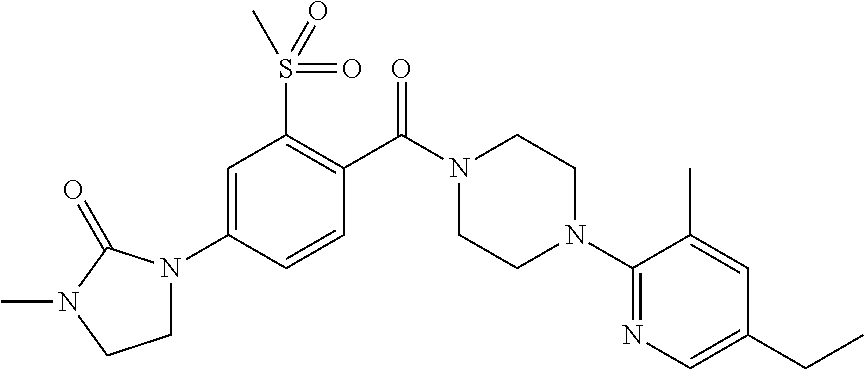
C1=C(N2CCN(C)C2=O)C=CC(C(N2CCN(C3=NC=C(CC)C=C3C)CC2)=O)=C1S(=O)(=O)C
